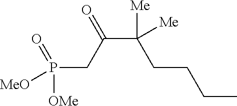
CCCCC(C(CP([OMe])(=O)[MeO])=O)([Me])[Me]
